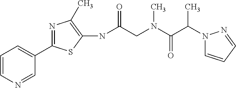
C1=NC=CC=C1C1=NC(C)=C(NC(CN(C(C(N2C=CC=N2)C)=O)C)=O)S1
